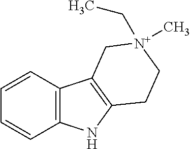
C1=CC2=C(C=C1)NC1=C2C[N+](CC)(C)CC1
